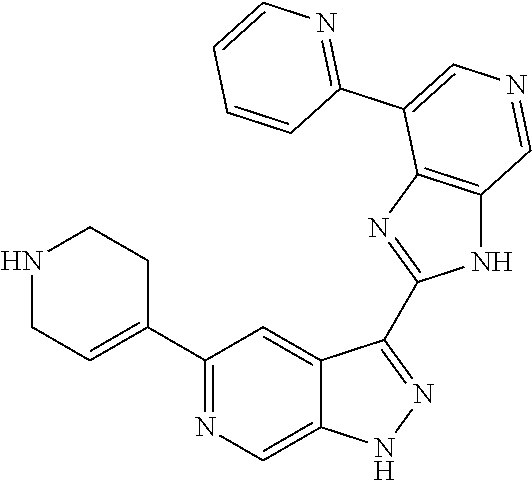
C1(C2=CCNCC2)=NC=C2C(=C1)C(C1=NC3=C(N1)C=NC=C3C1=NC=CC=C1)=NN2
